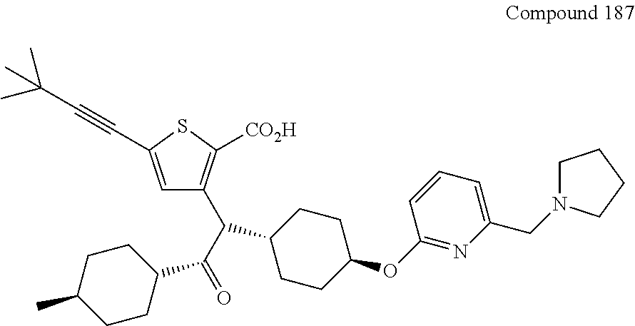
C1(C(C2CCC(OC3=NC(CN4CCCC4)=CC=C3)CC2)C(=O)C2CCC(C)CC2)=C([CO2H])SC(C#CC(C)(C)C)=C1
